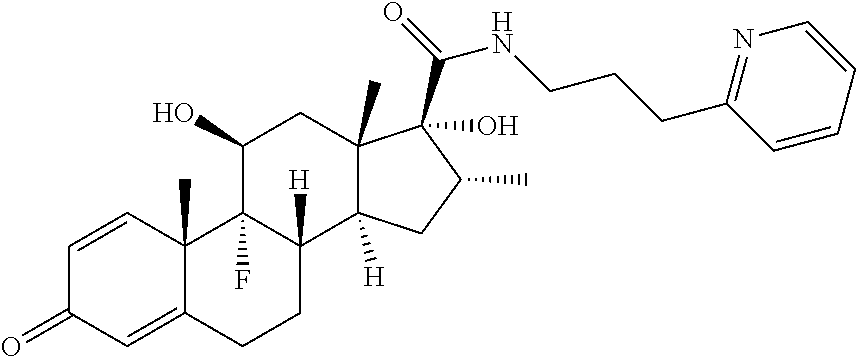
C1=CC2(C)C(=CC1=O)CCC1([H])C2(F)C(O)CC2(C)C1([H])CC(C)C2(C(=O)NCCCC1=NC=CC=C1)O
